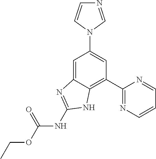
C1(C2=NC=CC=N2)=C2C(=CC(N3C=CN=C3)=C1)N=C(NC(OCC)=O)N2
